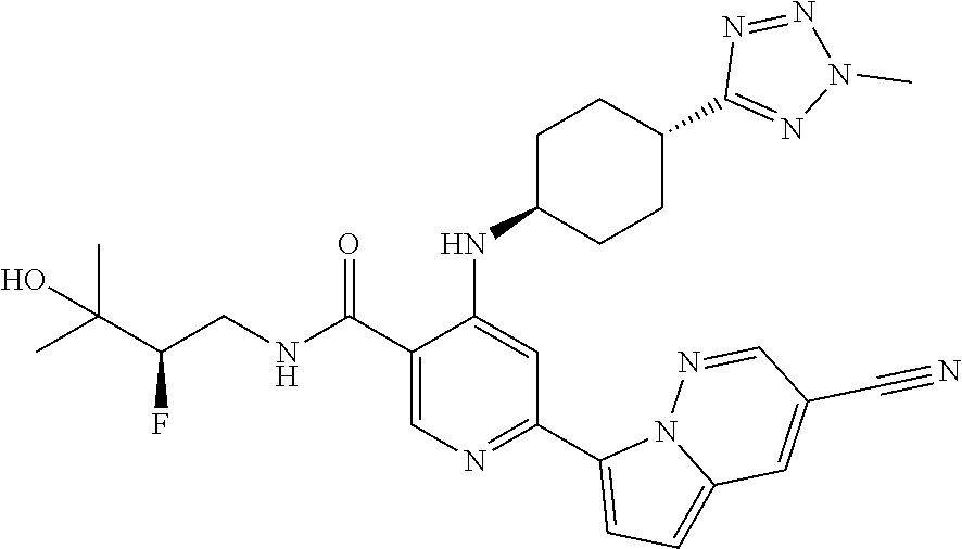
C1(C(NCC(C(C)(C)O)F)=O)=CN=C(C2=CC=C3N2N=CC(C#N)=C3)C=C1NC1CCC(C2=NN(C)N=N2)CC1
